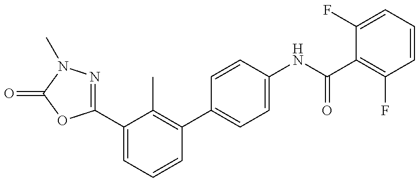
C1(C2=CC=CC(C3=CC=C(NC(=O)C4=C(F)C=CC=C4F)C=C3)=C2C)=NN(C)C(=O)O1
